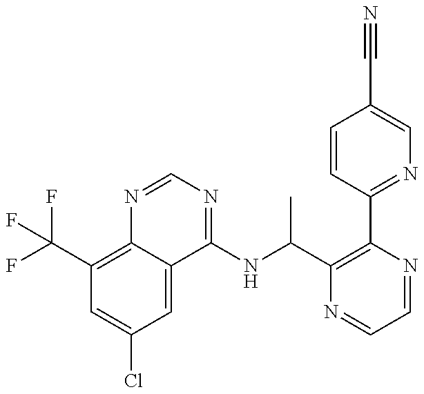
C1(C(F)(F)F)=C2C(=CC(Cl)=C1)C(NC(C1=C(C3=NC=C(C#N)C=C3)N=CC=N1)C)=NC=N2
